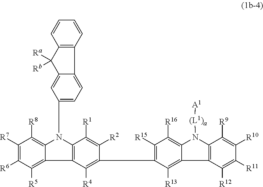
C1([R5])=C2C(=C([R8])C([R7])=C1[R6])N(C1=CC=C3C(=C1)C([Ra])([Rb])C1=C3C=CC=C1)C1=C2C([R4])=C(C2=C([R15])C([R16])=C3C(=C2[R13])C2=C(N3[(L1)a][A1])C([R9])=C([R10])C([R11])=C2[R12])C([R2])=C1[R1]
